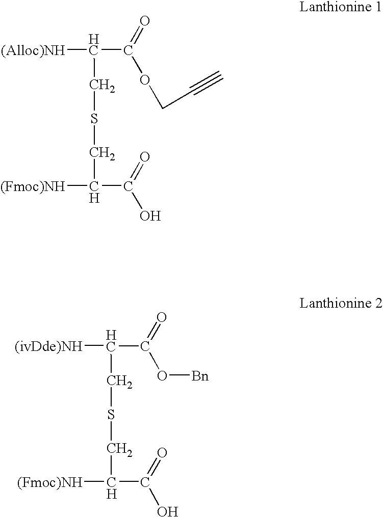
[(Alloc)NH]C(C(OCC#C)=O)CSCC([(Fmoc)NH])C(=O)O.[(ivDde)NH]C(C(O[Bn])=O)CSCC([(Fmoc)NH])C(=O)O
